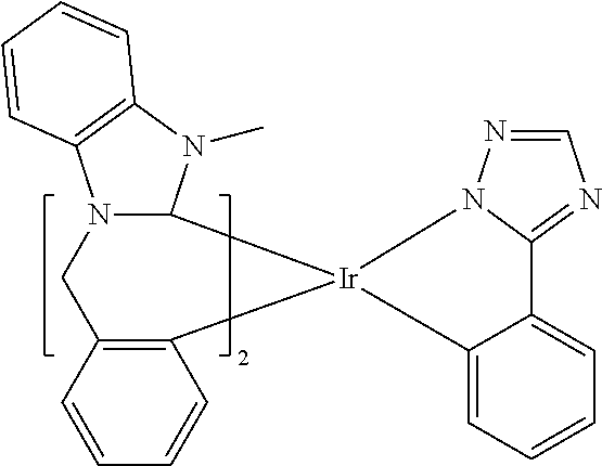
C12=NC=NN1[Ir]1(C3=CC=CC=C23)C2N(C3=C(N2C)C=CC=C3)CC2=C1C=CC=C2
